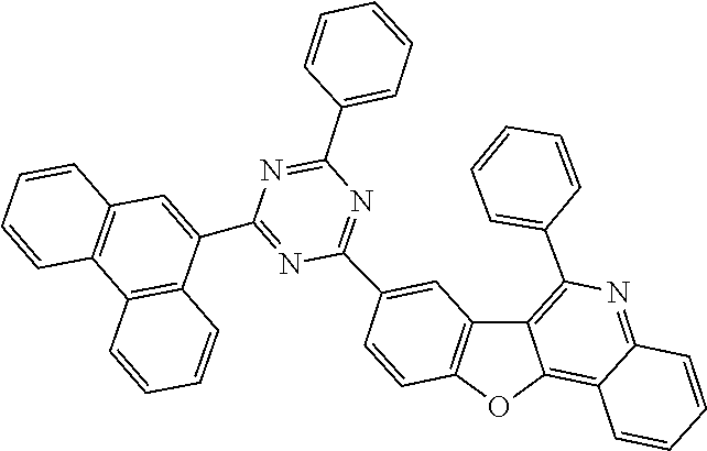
C1=CC2=C(C=C1)C=C(C1=NC(C3=CC4=C(OC5=C6C=CC=CC6=NC(C6=CC=CC=C6)=C45)C=C3)=NC(C3=CC=CC=C3)=N1)C1=C2C=CC=C1
